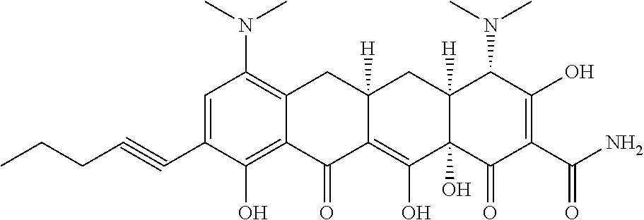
C1=C(C#CCCC)C(O)=C2C(=C1N(C)C)CC1([H])C(=C(O)C3(O)C([H])(C1)C(N(C)C)C(O)=C(C(N)=O)C3=O)C2=O
